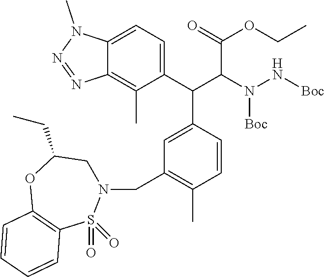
C12=CC=C(C(C(C(=O)OCC)N([Boc])N[Boc])C3=CC(CN4CC(CC)OC5=C(S4(=O)=O)C=CC=C5)=C(C)C=C3)C(C)=C1N=NN2C
